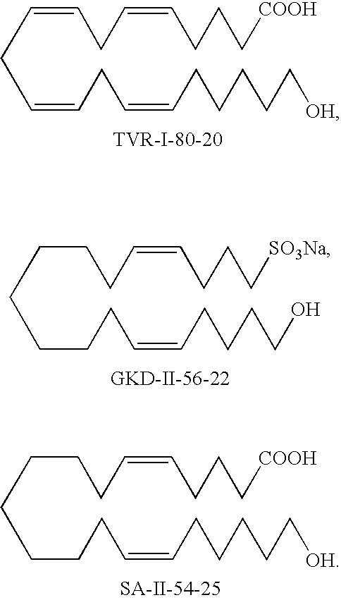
C(CC=CCC=CCCCCC[OH])=CCC=CCCC[COOH].C(CCCCC=CCCCCO)CCC=CCCC[SO3Na].C(CCCCC=CCCCCC[OH])CCC=CCCC[COOH]
